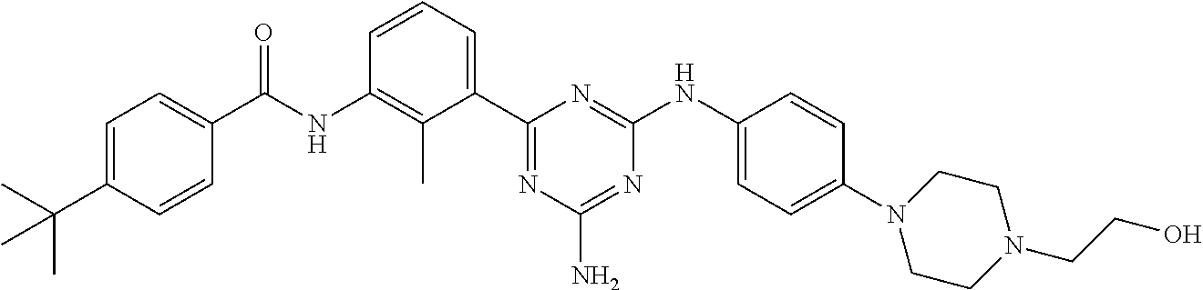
N(C1=C(C)C(C2=NC(N)=NC(NC3=CC=C(N4CCN(CCO)CC4)C=C3)=N2)=CC=C1)C(=O)C1=CC=C(C(C)(C)C)C=C1
